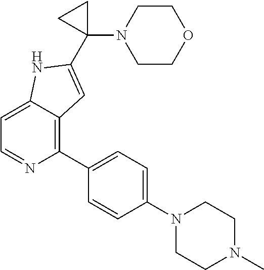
C1=C2C(=C(C3=CC=C(N4CCN(C)CC4)C=C3)N=C1)C=C(C1(N3CCOCC3)CC1)N2
